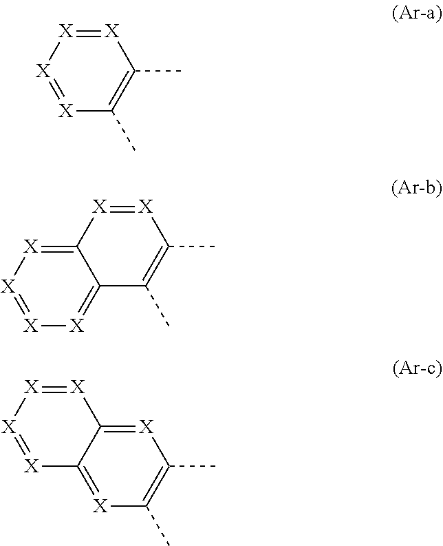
[X]1=[X][X]=[X]C(C)=C1C.[X]1=[X]C2=[X][X]=[X][X]=C2C(C)=C1C.[X]1=C2C(=[X]C(C)=C1C)[X]=[X][X]=[X]2
